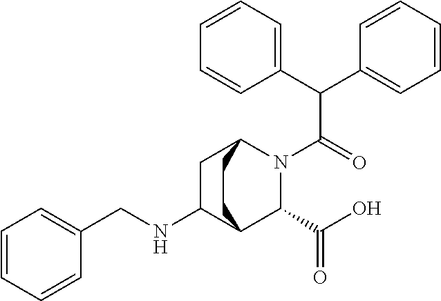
N(C1C2C(C(O)=O)N(C(C(C3=CC=CC=C3)C3=CC=CC=C3)=O)C(C1)CC2)CC1=CC=CC=C1
